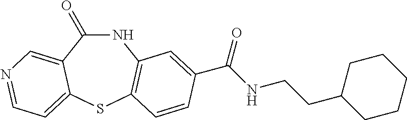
C1(=O)NC2=C(SC3=CC=NC=C13)C=CC(C(NCCC1CCCCC1)=O)=C2
